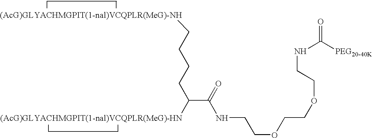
[(AcG)GLYACHMGPIT(1-nal)VCQPLR(MeG)-NH]CCCCC([(AcG)GLYACHMGPIT(1-nal)VCQPLR(MeG)-HN])C(=O)NCCOCCOCCNC([PEG20-40K])=O
